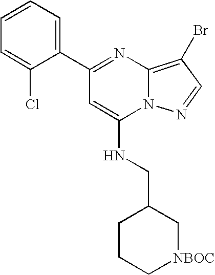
C1(C2=NC3=C(Br)C=NN3C(NCC3C[NBOC]CCC3)=C2)=CC=CC=C1Cl
